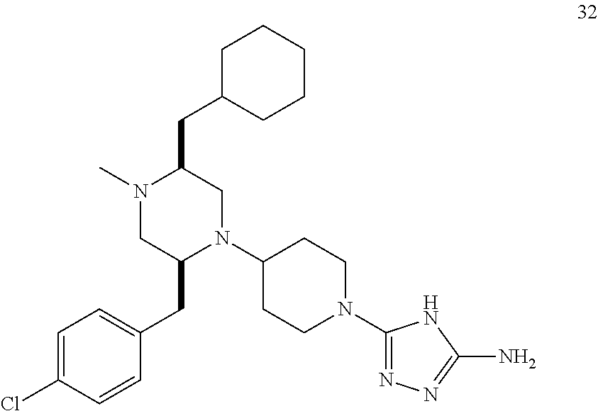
N1(C2CCN(C3=NN=C(N)N3)CC2)CC(CC2CCCCC2)N(C)CC1CC1=CC=C(Cl)C=C1
